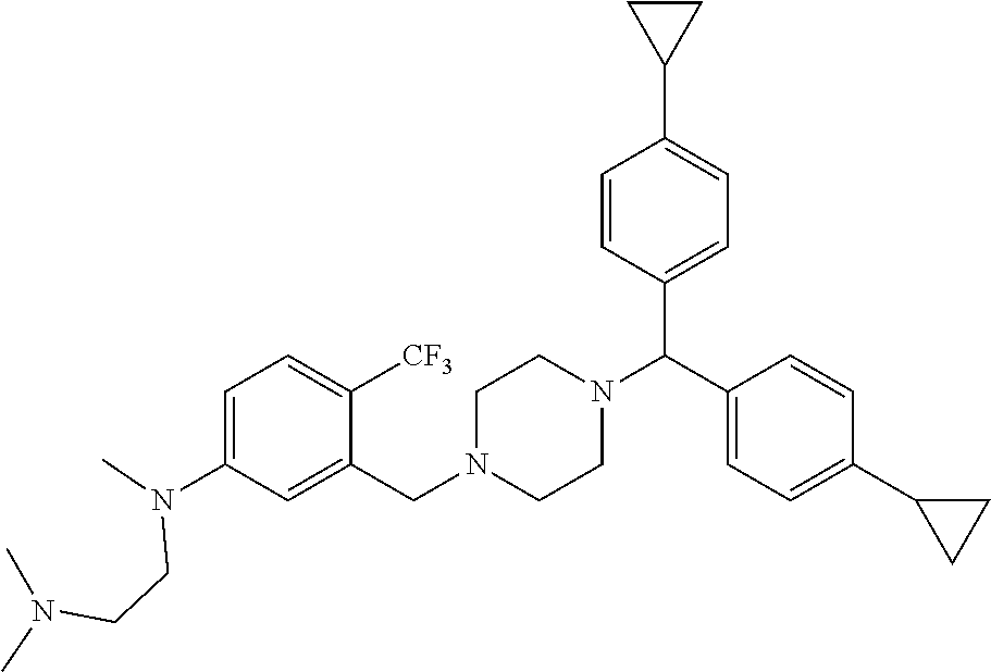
C1=C(N(C)CCN(C)C)C=C(CN2CCN(C(C3=CC=C(C4CC4)C=C3)C3=CC=C(C4CC4)C=C3)CC2)C([CF3])=C1
